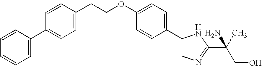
C1=CC(C2=CC=CC=C2)=CC=C1CCOC1=CC=C(C2=CN=C(C(N)(CO)C)N2)C=C1
